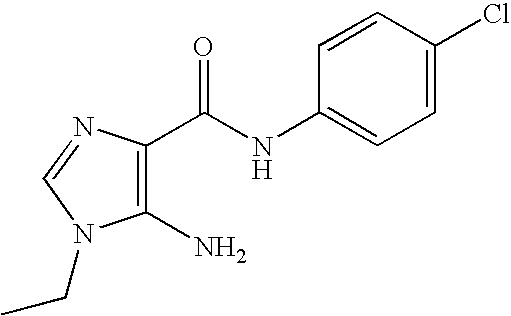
C1(N)=C(C(NC2=CC=C(Cl)C=C2)=O)N=CN1CC
